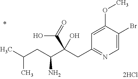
C1=C(Br)C(OC)=CC(CC(C(CC(C)C)N)(C(=O)O)O)=N1
